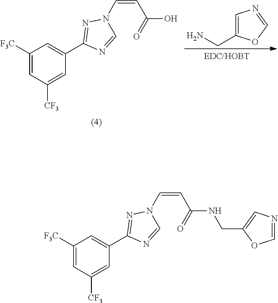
C1([F3C])=CC([CF3])=CC(C2=NN(C=CC(O)=O)C=N2)=C1.C1=C(CN)OC=N1.C1([F3C])=CC([CF3])=CC(C2=NN(C=CC(NCC3=CN=CO3)=O)C=N2)=C1
